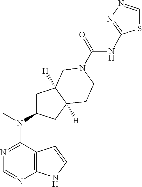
N1=C(N(C2CC3([H])C([H])(C2)CCN(C(=O)NC2=NN=CS2)C3)C)C2=C(N=C1)NC=C2
